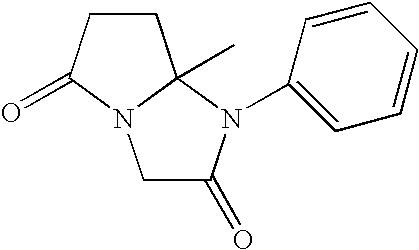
C1C(=O)N(C2=CC=CC=C2)C2(C)N1C(=O)CC2
